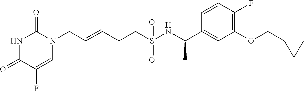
C(=CCCS(NC(C1=CC(OCC2CC2)=C(F)C=C1)C)(=O)=O)CN1C(=O)NC(=O)C(F)=C1
